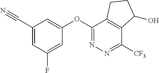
C1(OC2=CC(C#N)=CC(F)=C2)=NN=C([CF3])C2=C1CCC2O
